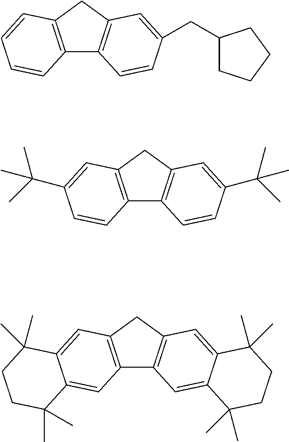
C12=C(CC3=C1C=CC(CC1CCCC1)=C3)C=CC=C2.C12=C(CC3=C1C=CC(C(C)(C)C)=C3)C=C(C(C)(C)C)C=C2.C12=C(CC3=C1C=C1C(=C3)C(C)(C)CCC1(C)C)C=C1C(=C2)C(C)(C)CCC1(C)C
